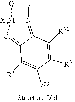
N12=C3C(=O[XpM]1[Q][L]2)C([R31])=C([R33])C([R34])=C3[R32]
